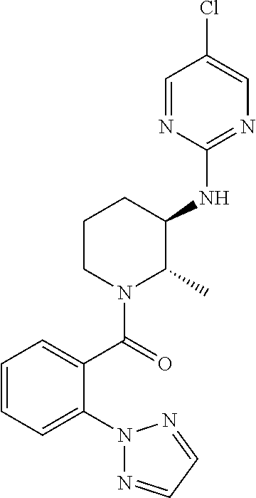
C1=CC=C(N2N=CC=N2)C(C(=O)N2C(C)C(NC3=NC=C(Cl)C=N3)CCC2)=C1
